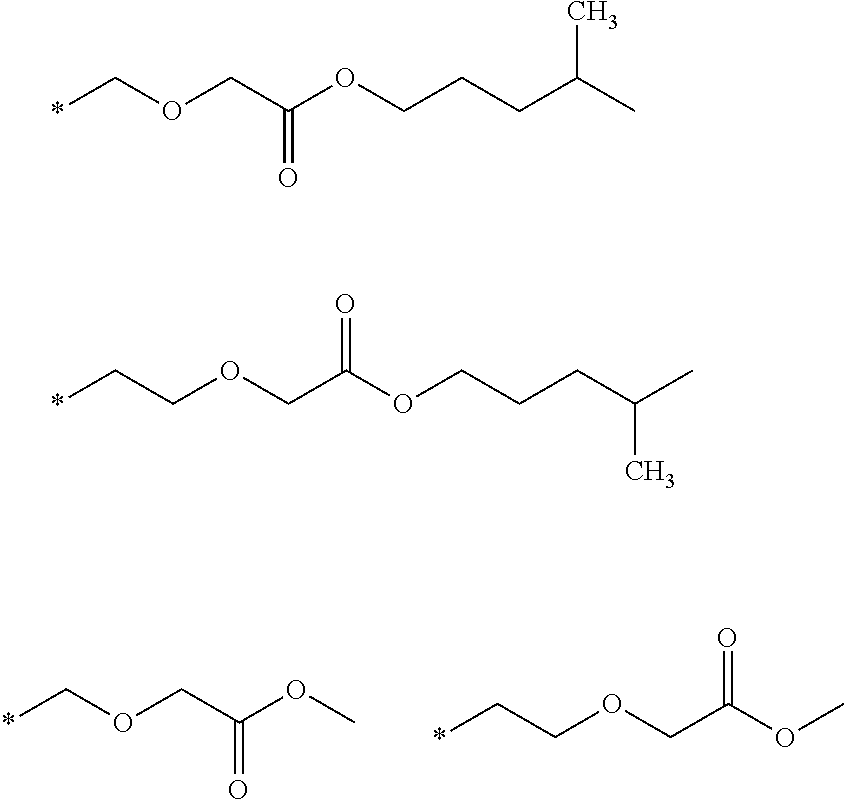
*CCOCC(OCCCC(C)C)=O.*COCC(OC)=O.*CCOCC(OC)=O.*COCC(OCCCC(C)C)=O
